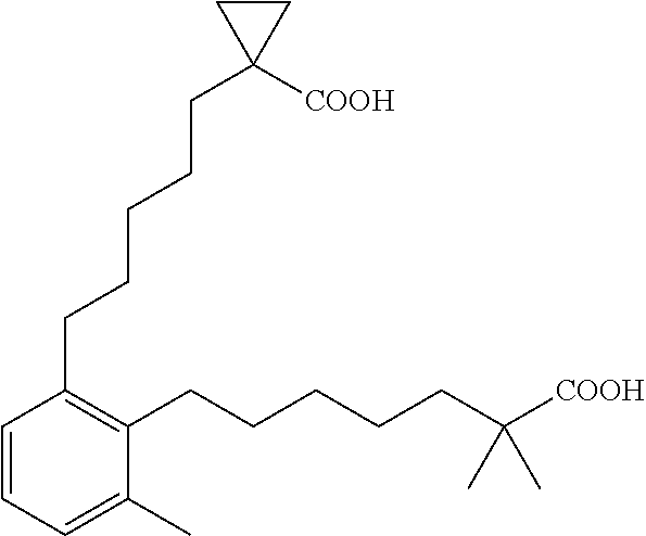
C1=CC=C(C)C(CCCCCC([COOH])(C)C)=C1CCCCCC1([COOH])CC1
